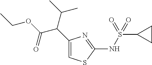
N(S(C1CC1)(=O)=O)C1=NC(C(C(OCC)=O)C(C)C)=CS1
